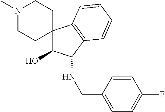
N1(C)CCC2(CC1)C(O)C(NCC1=CC=C(F)C=C1)C1=C2C=CC=C1
